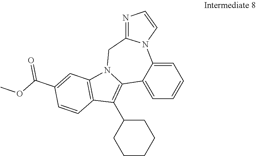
C1=C2C(=CC=C1)C1=C(C3CCCCC3)C3=C(N1CC1=NC=CN21)C=C(C(OC)=O)C=C3
